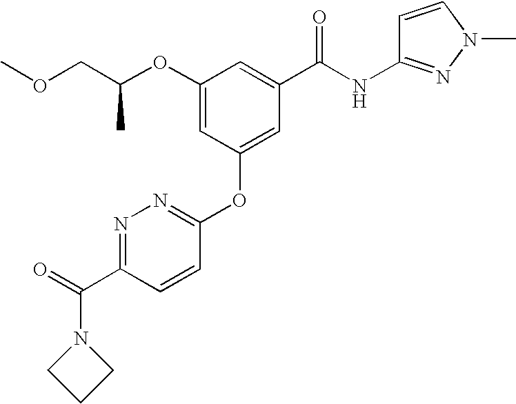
COCC(OC1=CC(OC2=NN=C(C(=O)N3CCC3)C=C2)=CC(C(NC2=NN(C)C=C2)=O)=C1)C
